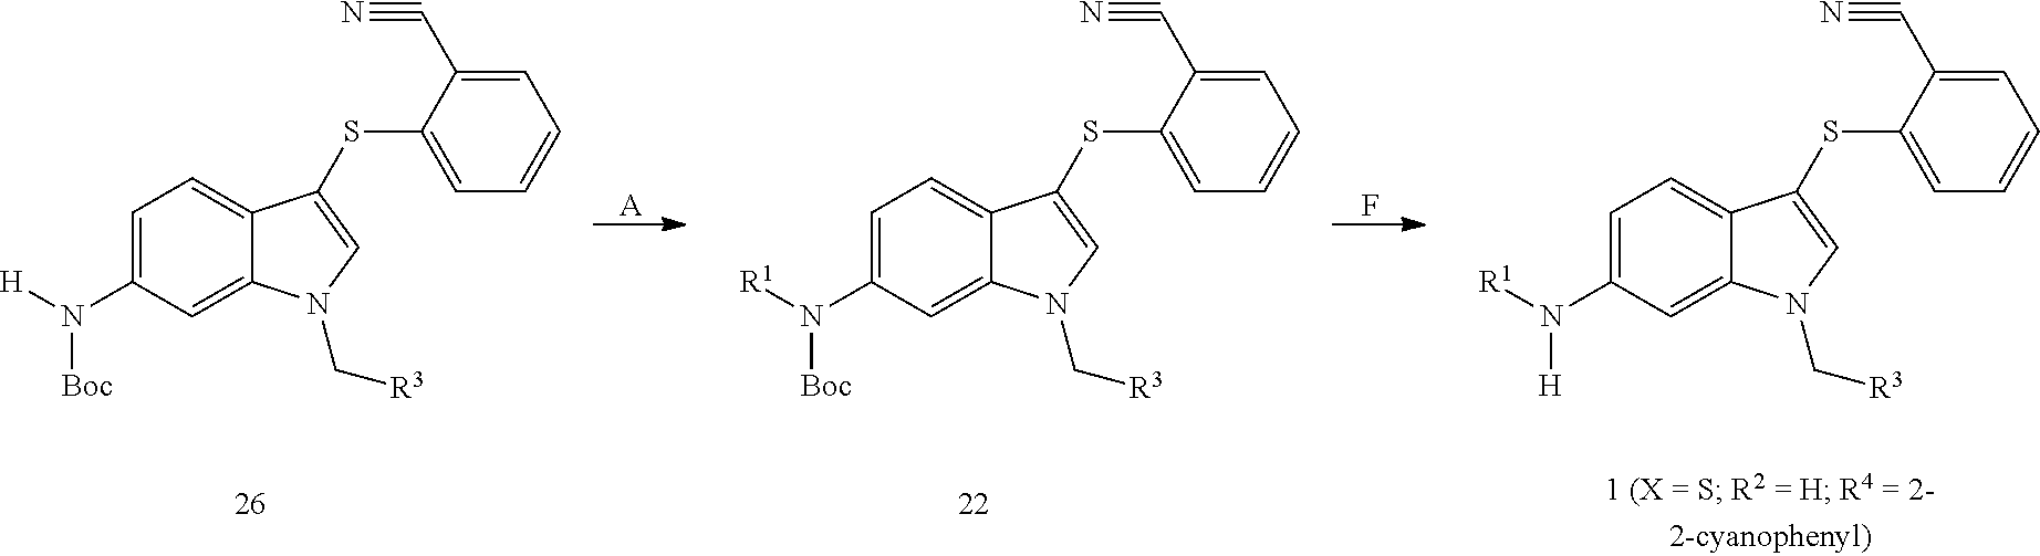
C1=C(N([H])[Boc])C=C2C(=C1)C(SC1=CC=CC=C1C#N)=CN2C[R3].C1=C(N([R1])[Boc])C=C2C(=C1)C(SC1=CC=CC=C1C#N)=CN2C[R3].C1=C(N([R1])[H])C=C2C(=C1)C(SC1=CC=CC=C1C#N)=CN2C[R3].F.[A]
